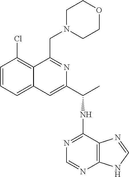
C1=CC=C2C(=C1Cl)C(CN1CCOCC1)=NC(C(NC1=NC=NC3=C1N=CN3)C)=C2
